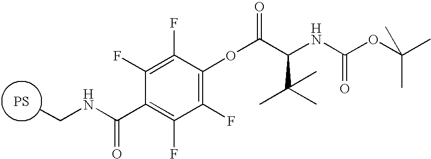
[PS].C(NC(C1=C(F)C(F)=C(OC(=O)C(NC(OC(C)(C)C)=O)C(C)(C)C)C(F)=C1F)=O)C
